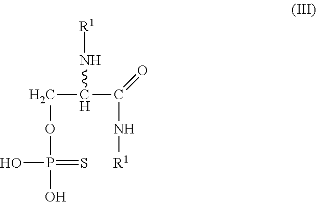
C(OP(=S)(O)O)C(C(N[R1])=O)N[R1]
